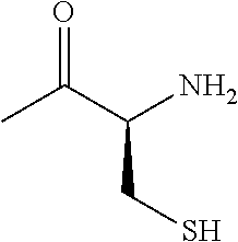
CC(C(N)CS)=O
